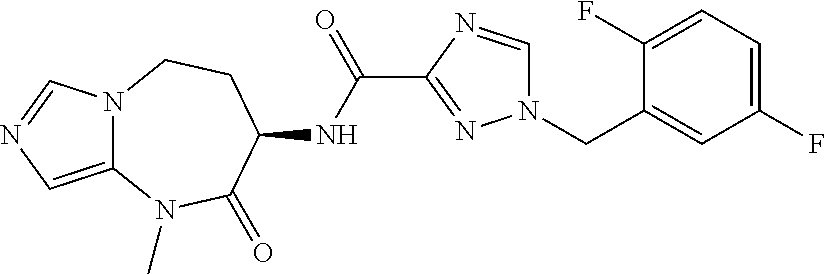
C12=CN=CN1CCC(NC(C1=NN(CC3=CC(F)=CC=C3F)C=N1)=O)C(=O)N2C
